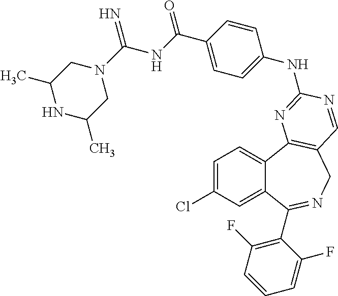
C1=C(Cl)C=C2C(=C1)C1=C(CN=C2C2=C(F)C=CC=C2F)C=NC(NC2=CC=C(C(=O)NC(N3CC(C)NC(C)C3)=N)C=C2)=N1
